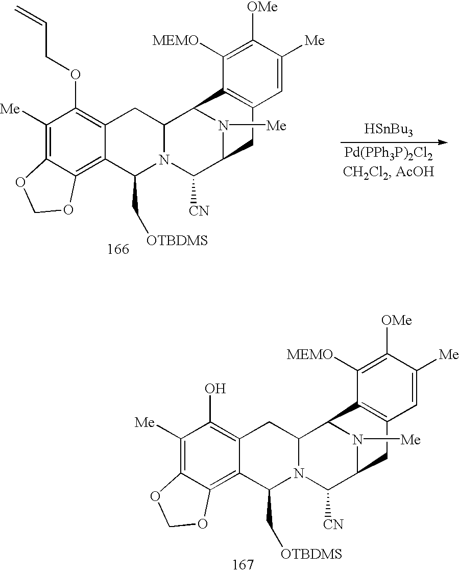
C1([Me])=C2C(=C3C(=C1O)CC1N(C3C[OTBDMS])C([CN])C3N([Me])C1C1=C(C3)C=C([Me])C([OMe])=C1[MEMO])OCO2.C1([Me])=C2C(=C3C(=C1OCC=C)CC1N(C3C[OTBDMS])C([CN])C3N([Me])C1C1=C(C3)C=C([Me])C([OMe])=C1[MEMO])OCO2
